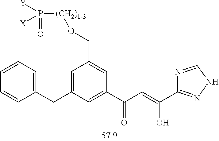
C1=C(CC2=CC=CC=C2)C=C(C(C=C(C2=NNC=N2)O)=O)C=C1CO[(CH2)1-3]P(=O)([Y])[X]
